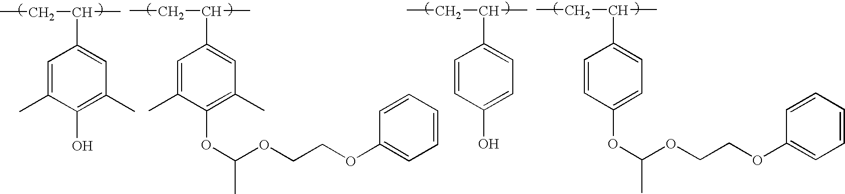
CCC(C)C1=CC(C)=C(O)C(C)=C1.CCC(C)C1=CC(C)=C(OC(OCCOC2=CC=CC=C2)C)C(C)=C1.CCC(C)C1=CC=C(O)C=C1.CCC(C)C1=CC=C(OC(OCCOC2=CC=CC=C2)C)C=C1
